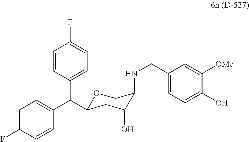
O1C(C(C2=CC=C(F)C=C2)C2=CC=C(F)C=C2)CC(O)C(NCC2=CC=C(O)C([OMe])=C2)C1
